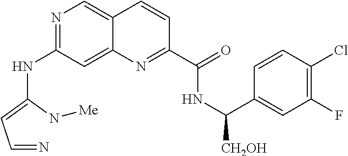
N1=C(NC(=CC=N)N[Me])C=C2C(=C1)C=CC(C(=O)NC([CH2OH])C1=CC(F)=C(Cl)C=C1)=N2
